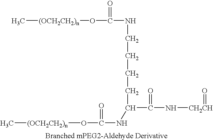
C[(OCH2CH2)n]OC(=O)NCCCCC(C(N[CH2CH]=O)=O)NC(O[(OCH2CH2)n]C)=O
